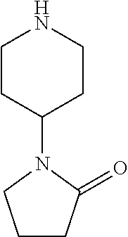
C1CC(=O)N(C2CCNCC2)C1
